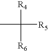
[R4]C(C)([R5])[R6]
